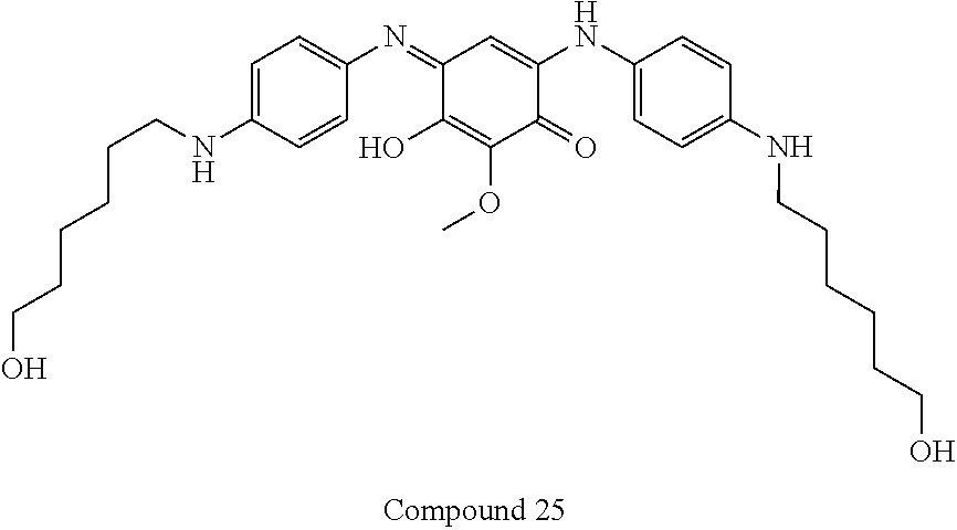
C1(=NC2=CC=C(NCCCCCCO)C=C2)C(O)=C(OC)C(=O)C(NC2=CC=C(NCCCCCCO)C=C2)=C1
